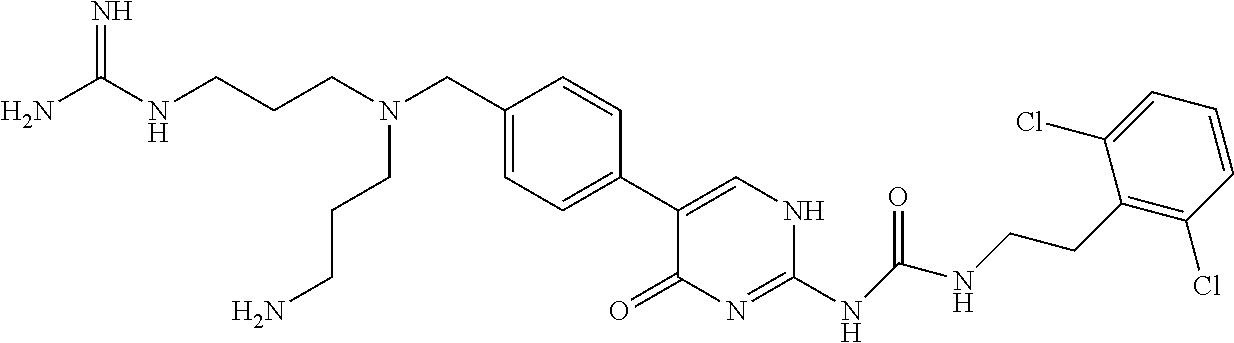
C1(C2=CC=C(CN(CCCNC(N)=N)CCCN)C=C2)=CNC(NC(NCCC2=C(Cl)C=CC=C2Cl)=O)=NC1=O
